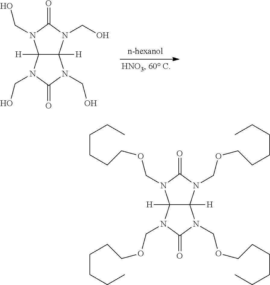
C12([H])C([H])(N(CO)C(=O)N1CO)N(CO)C(=O)N2CO.C12([H])C([H])(N(COCCCCCC)C(=O)N1COCCCCCC)N(COCCCCCC)C(=O)N2COCCCCCC
